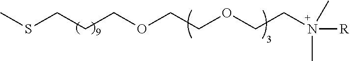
CSCCCOCCOCCN([R])(C)C
